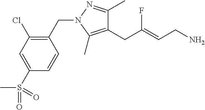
C1(CC(=CCN)F)=C(C)N(CC2=C(Cl)C=C(S(C)(=O)=O)C=C2)N=C1C
